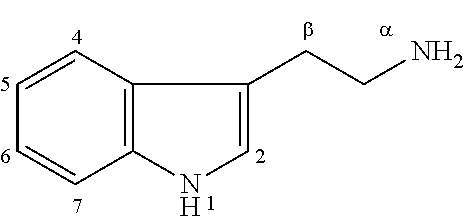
C1=CC=CC2=C1C(CCN)=CN2
